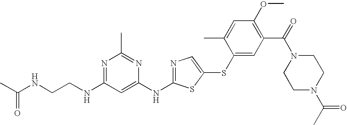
N1=C(NCCNC(C)=O)C=C(NC2=NC=C(SC3=CC(C(=O)N4CCN(C(C)=O)CC4)=C(OC)C=C3C)S2)N=C1C
